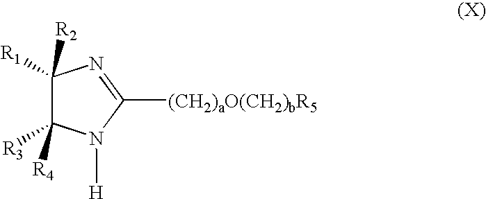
C1([R2])([R1])C([R3])([R4])N([H])C([(CH2)aO(CH2)bR5])=N1
